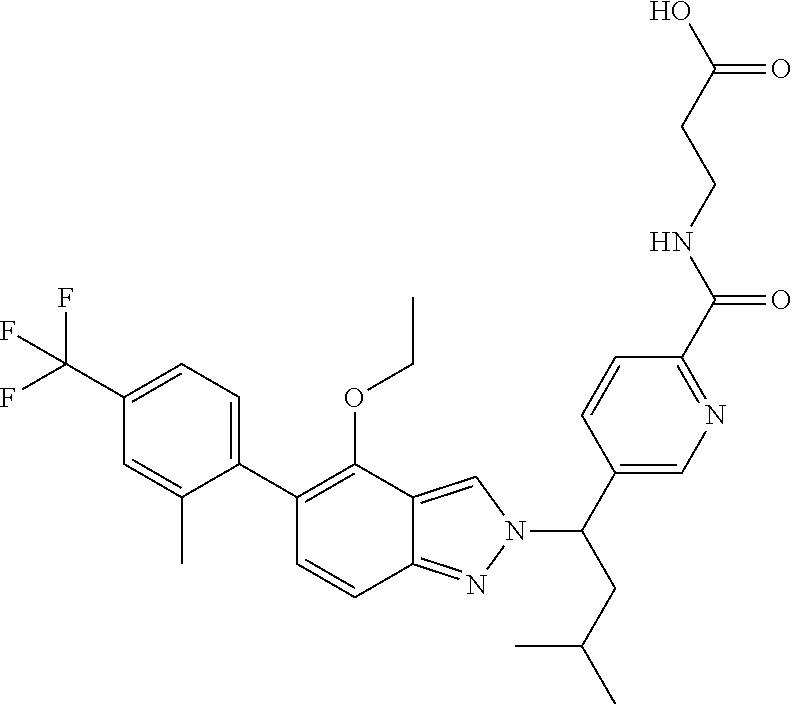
C1(C2=C(OCC)C3=CN(C(C4=CN=C(C(NCCC(O)=O)=O)C=C4)CC(C)C)N=C3C=C2)=CC=C(C(F)(F)F)C=C1C
